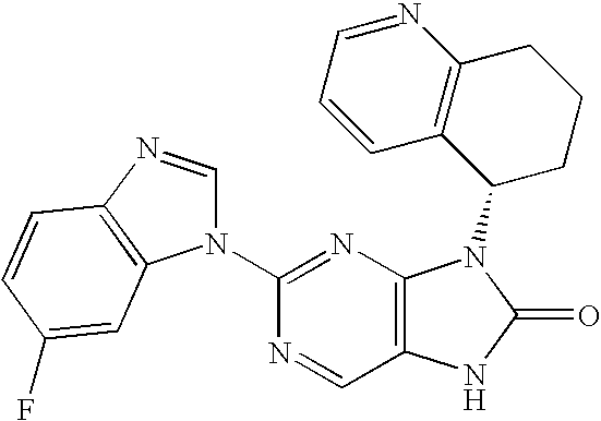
C12=C(N=C(N3C=NC4=C3C=C(F)C=C4)N=C1)N(C1CCCC3=C1C=CC=N3)C(=O)N2
